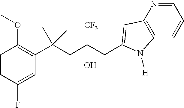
C1(F)=CC(C(CC(CC2=CC3=C(C=CC=N3)N2[H])([CF3])O)(C)C)=C(OC)C=C1
